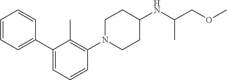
C1=CC=CC(C2=CC=CC(N3CCC(NC(C)COC)CC3)=C2C)=C1
